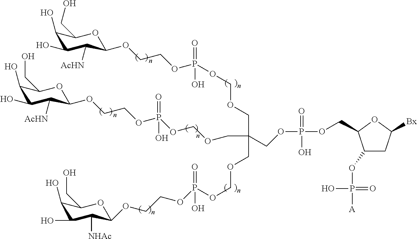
C(C(COCOP(OCCOC1C([NHAc])C(O)C(O)C(CO)O1)(O)=O)(COP(=O)(O)OCC1C(OP([A])(=O)O)CC([Bx])O1)COCOP(OCCOC1C([AcHN])C(O)C(O)C(CO)O1)(=O)O)OCOP(OCCOC1C([AcHN])C(O)C(O)C(CO)O1)(=O)O
